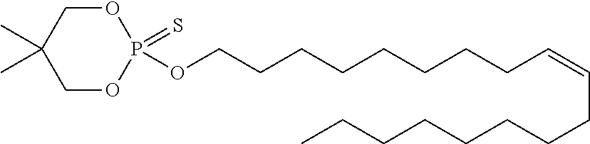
O1CC(C)(C)COP1(=S)OCCCCCCCCC=CCCCCCCCC
